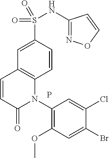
C1=CC2=C(C=C1S(NC1=NOC=C1)(=O)=O)C=CC(=O)N2C1=C(OC)C=C(Br)C(Cl)=C1.P
